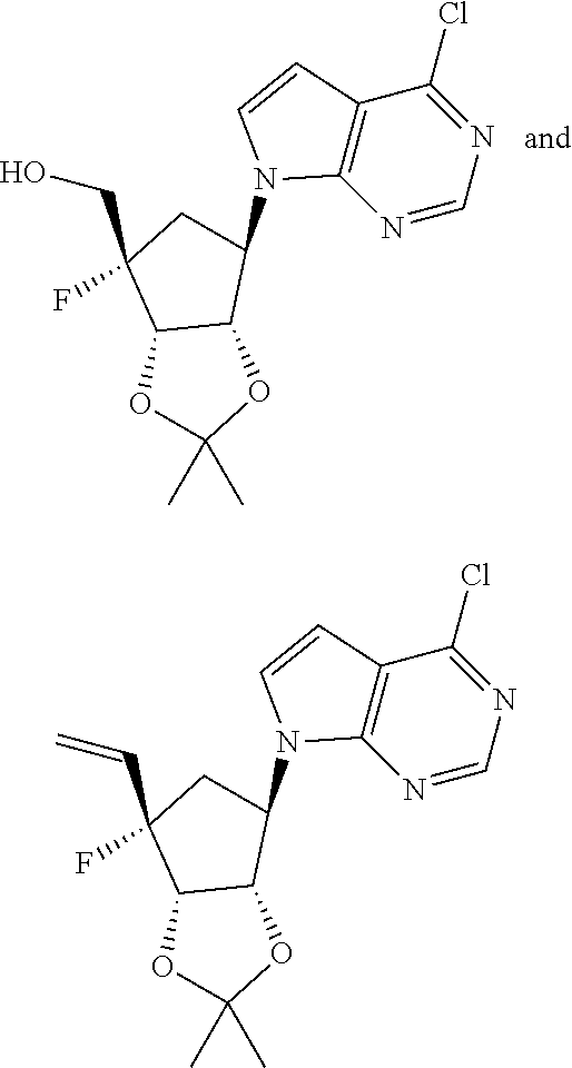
C12=C(N=CN=C1Cl)N(C1CC(CO)(F)C3C1OC(C)(C)O3)C=C2.C12=C(N=CN=C1Cl)N(C1CC(C=C)(F)C3C1OC(C)(C)O3)C=C2
